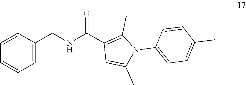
C1=CC(CNC(C2=C(C)N(C3=CC=C(C)C=C3)C(C)=C2)=O)=CC=C1
